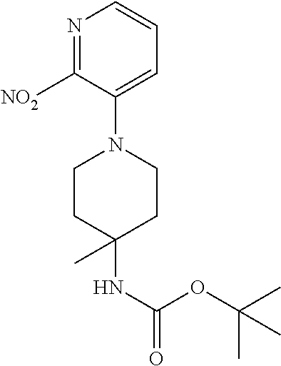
N1=C([NO2])C(N2CCC(NC(=O)OC(C)(C)C)(C)CC2)=CC=C1
